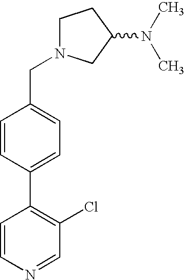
C1N(CC2=CC=C(C3=C(Cl)C=NC=C3)C=C2)CC(N(C)C)C1
